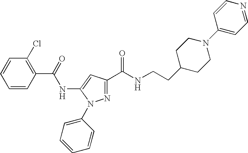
C1=CC(C(=O)NC2=CC(C(NCCC3CCN(C4=CC=NC=C4)CC3)=O)=NN2C2=CC=CC=C2)=C(Cl)C=C1
